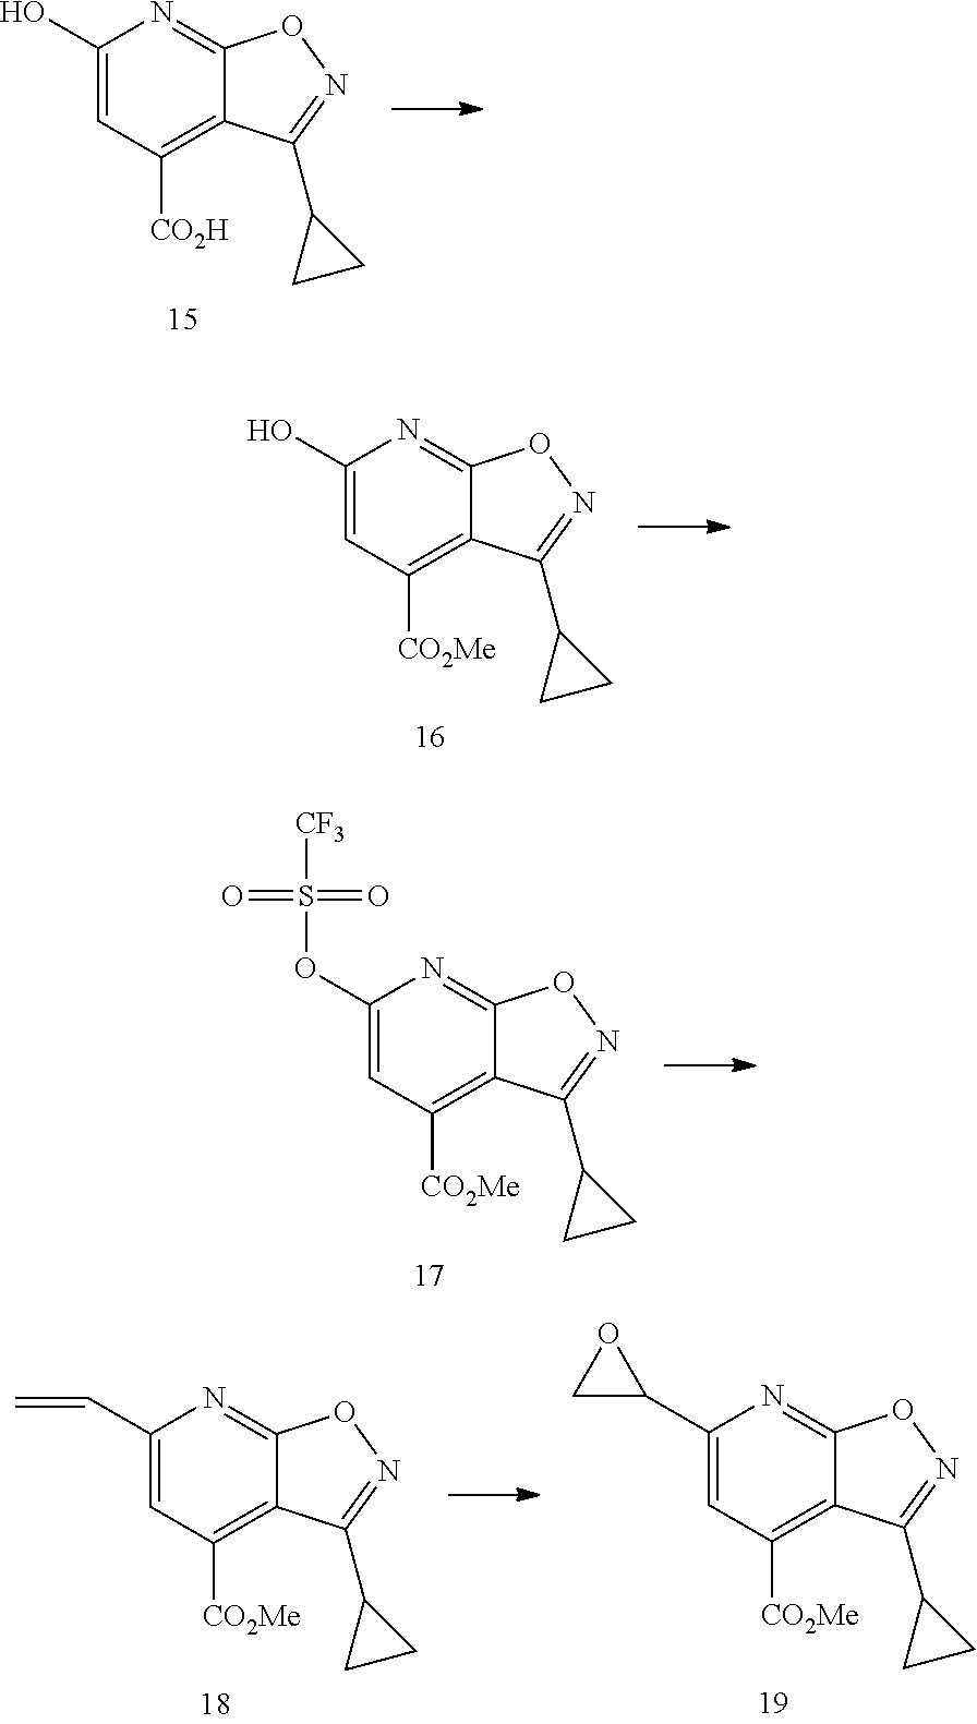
C1(O)=CC([CO2H])=C2C(=N1)ON=C2C1CC1.C1(O)=CC([CO2Me])=C2C(=N1)ON=C2C1CC1.C1(OS(=O)(=O)[CF3])=CC([CO2Me])=C2C(=N1)ON=C2C1CC1.C1(C=C)=CC([CO2Me])=C2C(=N1)ON=C2C1CC1.C1(C2OC2)=CC([CO2Me])=C2C(=N1)ON=C2C1CC1
